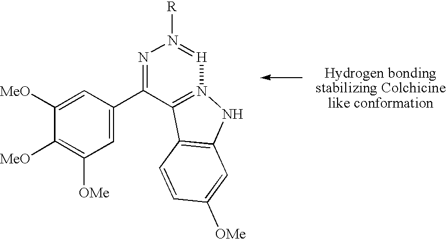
C1=C(C2=NN([R])=[H]N3=C2C2=C(N3)C=C([OMe])C=C2)C=C([MeO])C([MeO])=C1[OMe]
